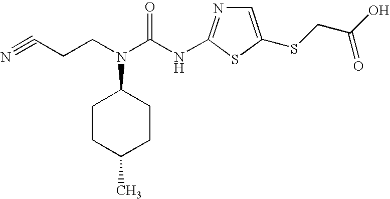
C(CN(C(NC1=NC=C(SCC(O)=O)S1)=O)C1CCC(C)CC1)C#N
